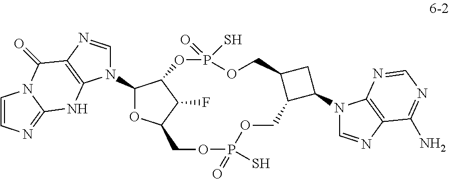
C1=CN=C2N1C(=O)C1=C(N2)N(C2OC3C(F)C2OP(=O)(S)OCC2C(COP(=O)(S)OC3)C(N3C=NC4=C3N=CN=C4N)C2)C=N1
